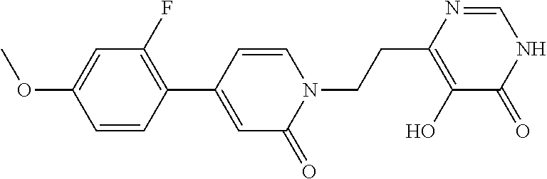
OC1=C(CCN2C(=O)C=C(C3=C(F)C=C(OC)C=C3)C=C2)N=CNC1=O
